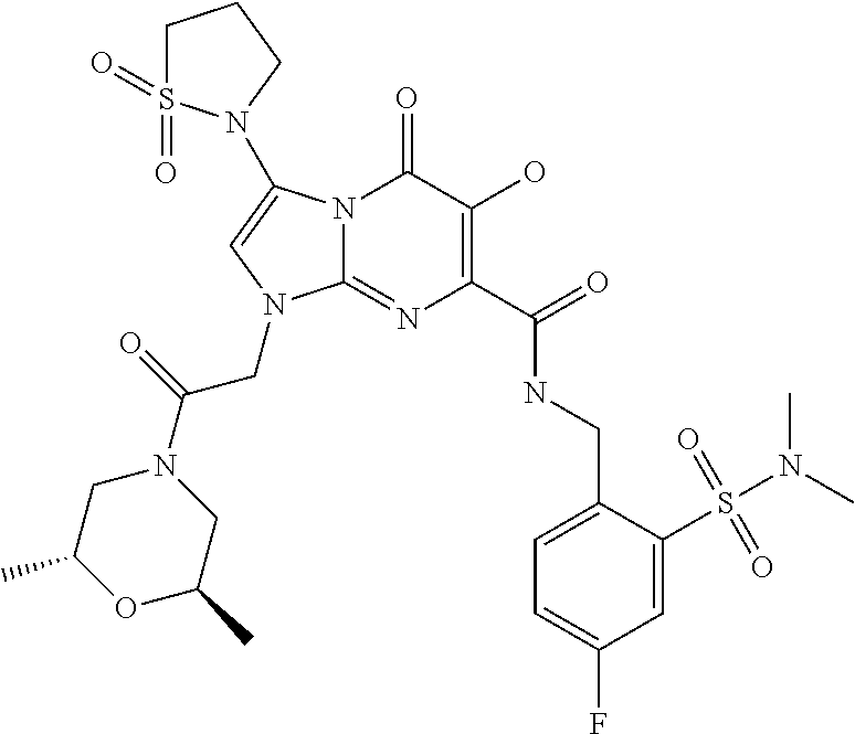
N12C(=NC(C(NCC3=CC=C(F)C=C3S(N(C)C)(=O)=O)=O)=C(O)C1=O)N(CC(N1CC(C)OC(C)C1)=O)C=C2N1S(=O)(=O)CCC1
